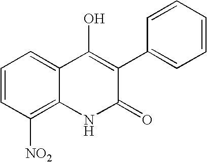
C1=CC([NO2])=C2C(=C1)C(O)=C(C1=CC=CC=C1)C(=O)N2
